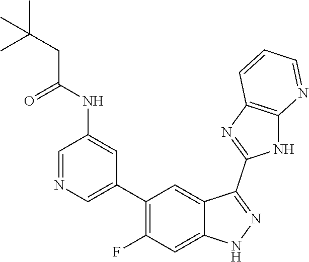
C1=NC=C(C2=C(F)C=C3C(=C2)C(C2=NC4=C(N2)N=CC=C4)=NN3)C=C1NC(CC(C)(C)C)=O
